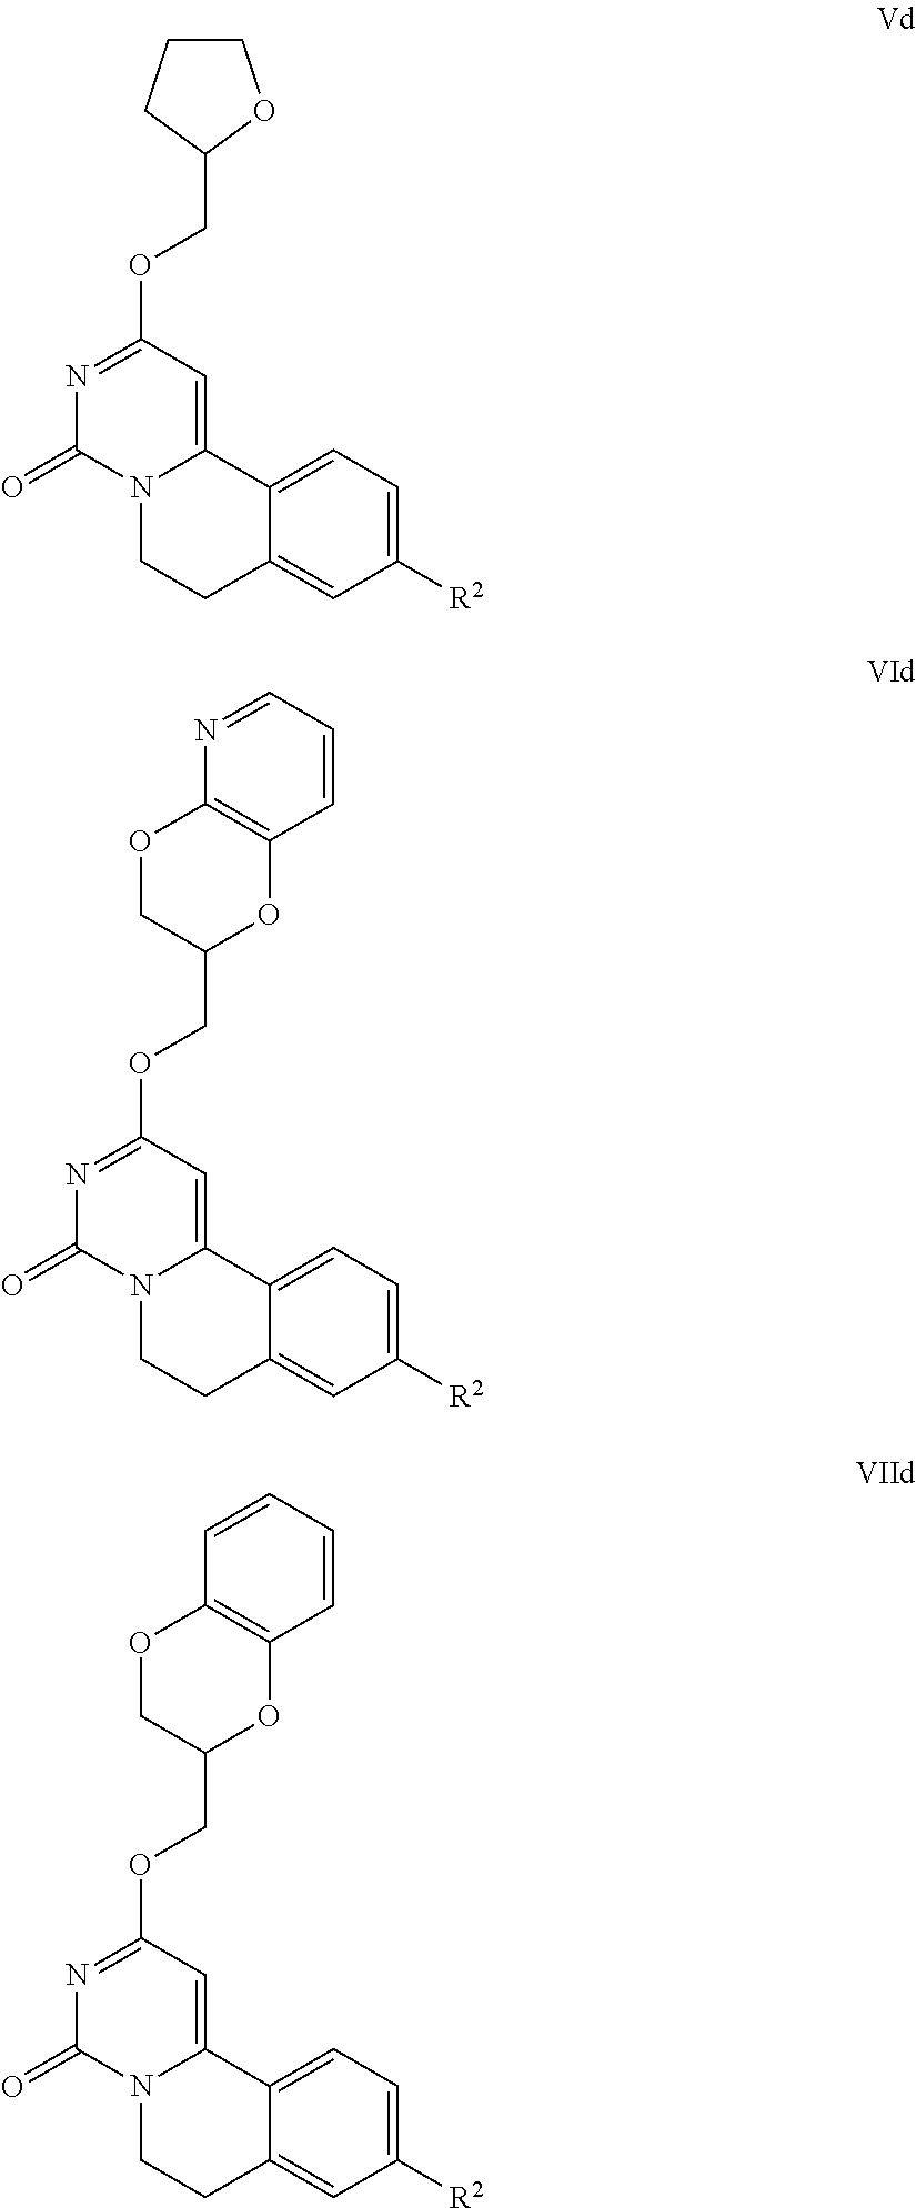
N12CCC3=CC([R2])=CC=C3C1=CC(OCC1OCCC1)=NC2=O.N12CCC3=CC([R2])=CC=C3C1=CC(OCC1OC3=C(OC1)N=CC=C3)=NC2=O.N12CCC3=CC([R2])=CC=C3C1=CC(OCC1OC3=C(OC1)C=CC=C3)=NC2=O
